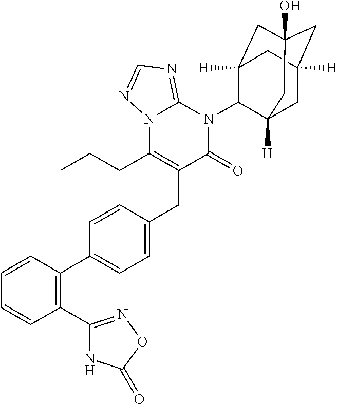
C1=CC(C2=CC=C(CC3=C(CCC)N4C(=NC=N4)N(C4C5([H])CC6(O)CC([H])(CC4([H])C6)C5)C3=O)C=C2)=C(C2=NOC(=O)N2)C=C1
